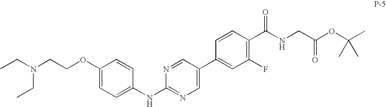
C1=CC(OCCN(CC)CC)=CC=C1NC1=NC=C(C2=CC(F)=C(C(NCC(=O)OC(C)(C)C)=O)C=C2)C=N1
